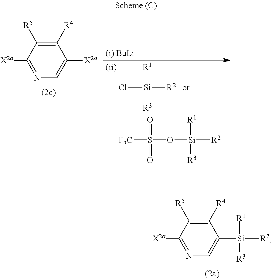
N1=C([X2a])C([R5])=C([R4])C([X2a])=C1.Cl[Si]([R2])([R1])[R3].O([Si]([R2])([R1])[R3])S([F3C])(=O)=O.N1=C([X2a])C([R5])=C([R4])C([Si]([R2])([R1])[R3])=C1
